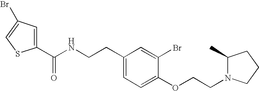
C1(C(NCCC2=CC=C(OCCN3C(C)CCC3)C(Br)=C2)=O)=CC(Br)=CS1
